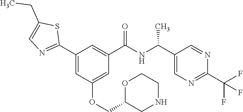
C1(C2=NC=C(CC)S2)=CC(OCC2CNCCO2)=CC(C(NC(C2=CN=C(C(F)(F)F)N=C2)C)=O)=C1
